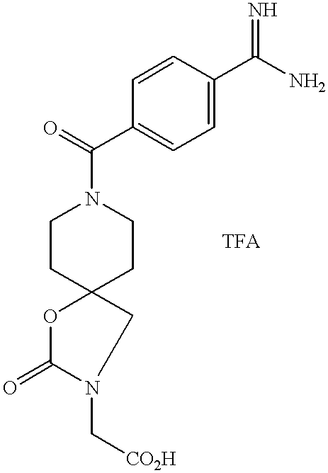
C1=CC(C(N)=N)=CC=C1C(=O)N1CCC2(CC1)OC(=O)N(C[CO2H])C2
